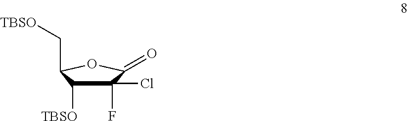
C1(F)(Cl)C([TBSO])C(C[TBSO])OC1=O
